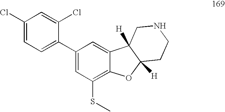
C1(Cl)=CC=C(C2=CC(SC)=C3C(=C2)C2([H])C([H])(O3)CCNC2)C(Cl)=C1
